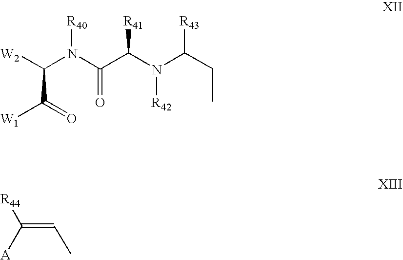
[W2]C(N(C(C(N(C(CC)[R43])[R42])[R41])=O)[R40])C(=O)[W1].C(=CC)([A])[R44]
